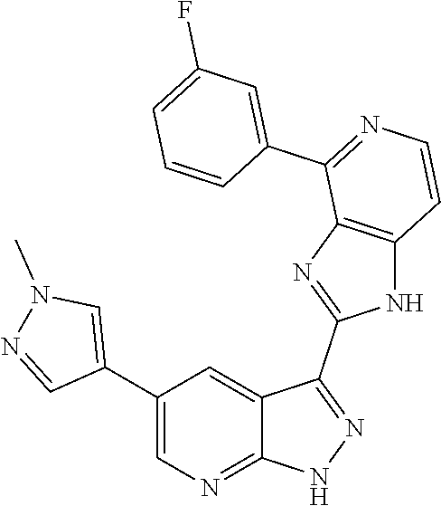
C1(C2=CN(C)N=C2)=CN=C2C(=C1)C(C1=NC3=C(N1)C=CN=C3C1=CC(F)=CC=C1)=NN2
